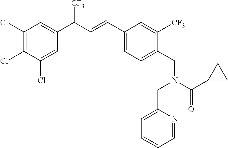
C1(Cl)=C(Cl)C(Cl)=CC(C(C=CC2=CC=C(CN(CC3=CC=CC=N3)C(C3CC3)=O)C([CF3])=C2)[CF3])=C1
